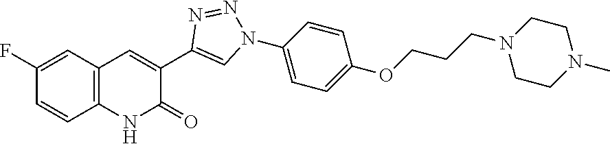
C1=CC2=C(C=C1F)C=C(C1=CN(C3=CC=C(OCCCN4CCN(C)CC4)C=C3)N=N1)C(=O)N2
